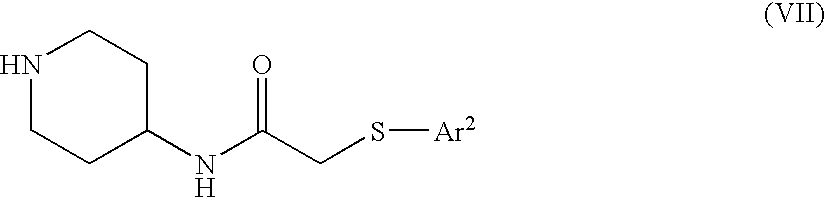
N1CCC(NC(CS[Ar2])=O)CC1
